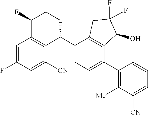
C1(C2C3=C(C(F)CC2)C=C(F)C=C3[CN])=CC=C(C2=C([Me])C([CN])=CC=C2)C2=C1CC(F)(F)C2O
